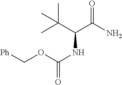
[Ph]COC(=O)NC(C(C)(C)C)C(N)=O
